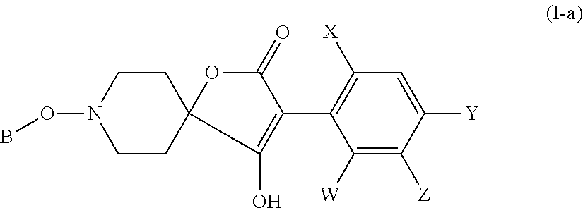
C1(C2=C(O)C3(CCN(OB)CC3)OC2=O)=C([X])C=C([Y])C([Z])=C1[W]
